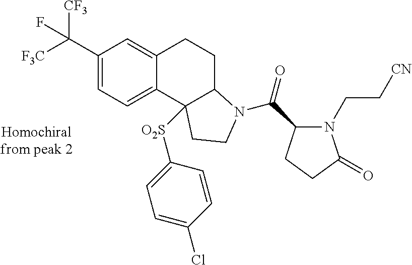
C1(C([F3C])([CF3])F)=CC=C2C(=C1)CCC1N(C(=O)C3N(CC[CN])C(=O)CC3)CCC21[O2S]C1=CC=C(Cl)C=C1
